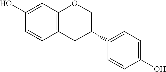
C12=C(C=C(O)C=C1)OCC(C1=CC=C(O)C=C1)C2
